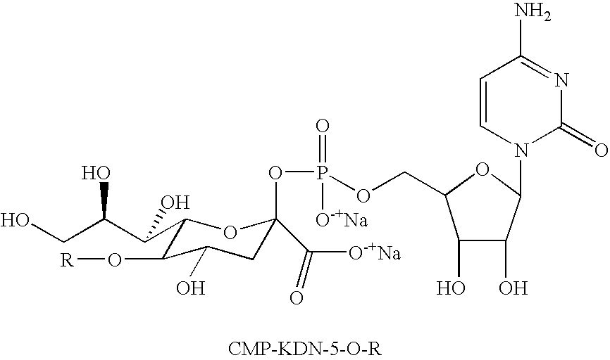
C1(C(C(CO)O)O)C(O[R])C(O)CC(C([O-+Na])=O)(OP(=O)(OCC2C(O)C(O)C(N3C(=O)N=C(N)C=C3)O2)[O-+Na])O1
